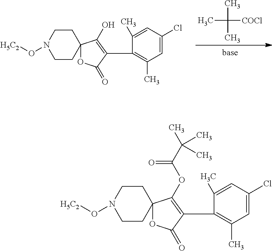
CC([COCl])(C)C.N1(O[H5C2])CCC2(CC1)OC(=O)C(C1=C(C)C=C(Cl)C=C1C)=C2O.N1(O[H5C2])CCC2(CC1)OC(=O)C(C1=C(C)C=C(Cl)C=C1C)=C2OC(=O)C(C)(C)C
